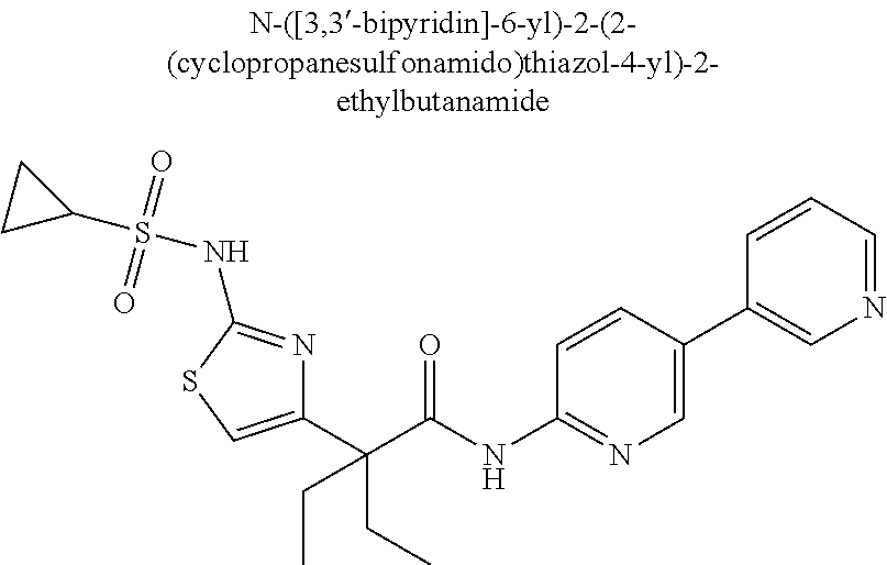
C1(C(C(NC2=NC=C(C3=CN=CC=C3)C=C2)=O)(CC)CC)=CSC(NS(C2CC2)(=O)=O)=N1
